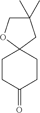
C1CC2(CCC1=O)CC(C)(C)CO2
